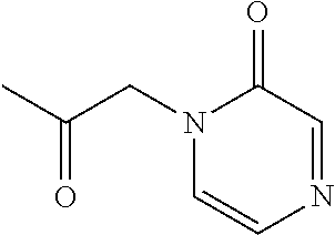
CC(CN1C=CN=CC1=O)=O
